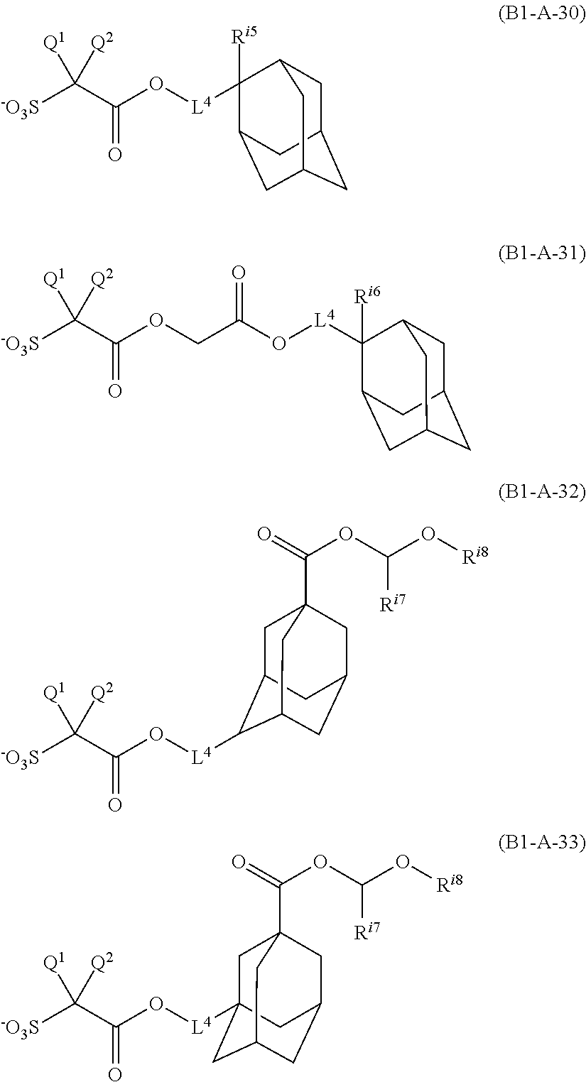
[-O3S]C(C(O[L4]C1([Ri5])C2CC3CC(CC1C3)C2)=O)([Q2])[Q1].[-O3S]C(C(OCC(O[L4]C1([Ri6])C2CC3CC(CC1C3)C2)=O)=O)([Q2])[Q1].[-O3S]C(C(O[L4]C1C2CC3(C(=O)OC(O[Ri8])[Ri7])CC(CC1C3)C2)=O)([Q2])[Q1].[-O3S]C(C(O[L4]C12CC3(C(=O)OC(O[Ri8])[Ri7])CC(CC(C1)C3)C2)=O)([Q2])[Q1]
